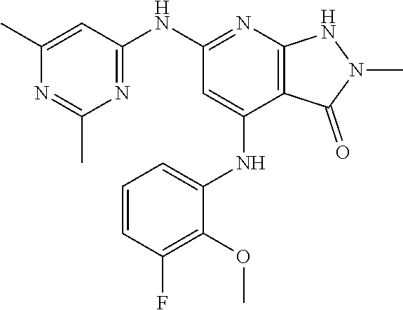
N(C1=NC2=C(C(NC3=CC=CC(F)=C3OC)=C1)C(=O)N(C)N2)C1=NC(C)=NC(C)=C1
